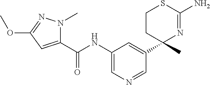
C1(C(NC2=CN=CC(C3(C)N=C(N)SCC3)=C2)=O)=CC(OC)=NN1C
